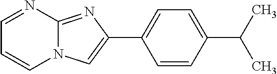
C1=CC(C(C)C)=CC=C1C1=CN2C(=N1)N=CC=C2
